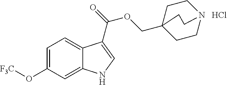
C1=C(O[F3C])C=C2C(=C1)C(C(=O)OCC13CCN(CC1)CC3)=CN2.Cl
